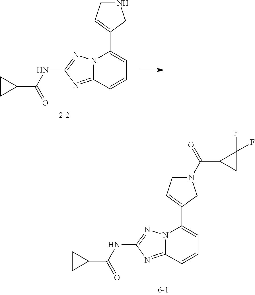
N12C(=NC(NC(C3CC3)=O)=N1)C=CC=C2C1=CCNC1.N12C(=NC(NC(C3CC3)=O)=N1)C=CC=C2C1=CCN(C(=O)C2CC2(F)F)C1
